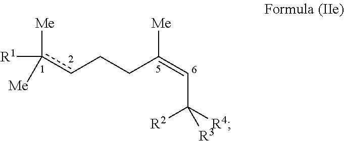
[Me]c(cCCC(=CC([R4])([R2])[R3])[Me])([Me])[R1]
